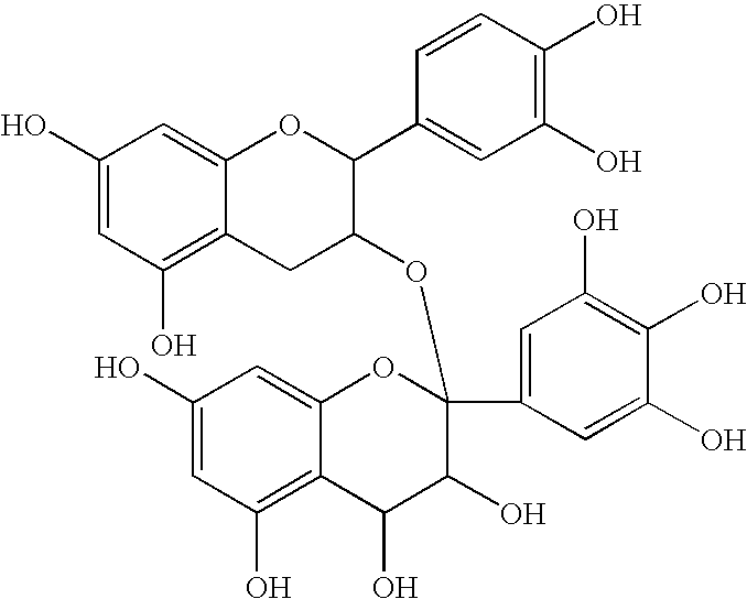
C1(O)=CC(O)=C2C(=C1)OC(C1=CC(O)=C(O)C=C1)C(OC1(C3=CC(O)=C(O)C(O)=C3)C(O)C(O)C3=C(O)C=C(O)C=C3O1)C2
